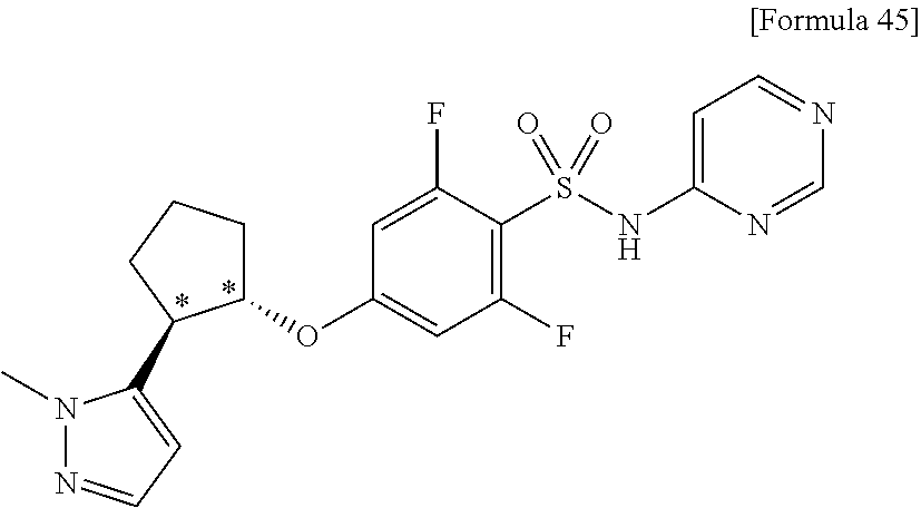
C1(OC2=CC(F)=C(S(NC3=CC=NC=N3)(=O)=O)C(F)=C2)CCCC1C1=CC=NN1C
